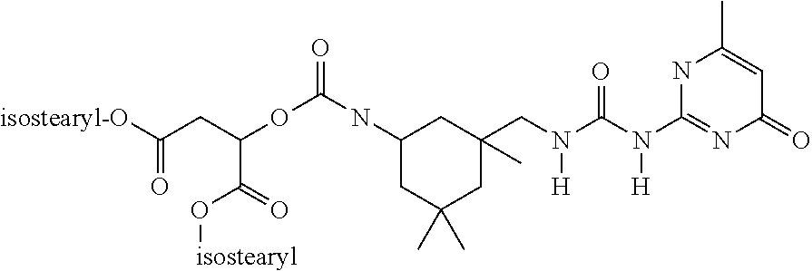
C1(NC(OC(CC([isostearyl-O])=O)C(O[isostearyl])=O)=O)CC(C)(C)CC(CN(C(=O)N(C2=NC(=O)C=C(C)N2)[H])[H])(C)C1
